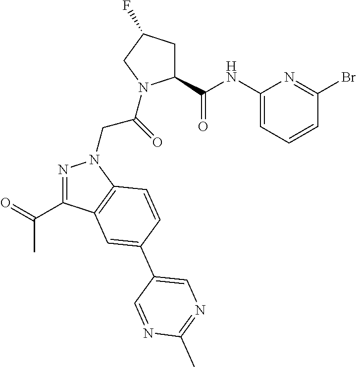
N1=C(C(=O)C)C2=C(N1CC(=O)N1C(C(NC3=CC=CC(Br)=N3)=O)CC(F)C1)C=CC(C1=CN=C(C)N=C1)=C2
